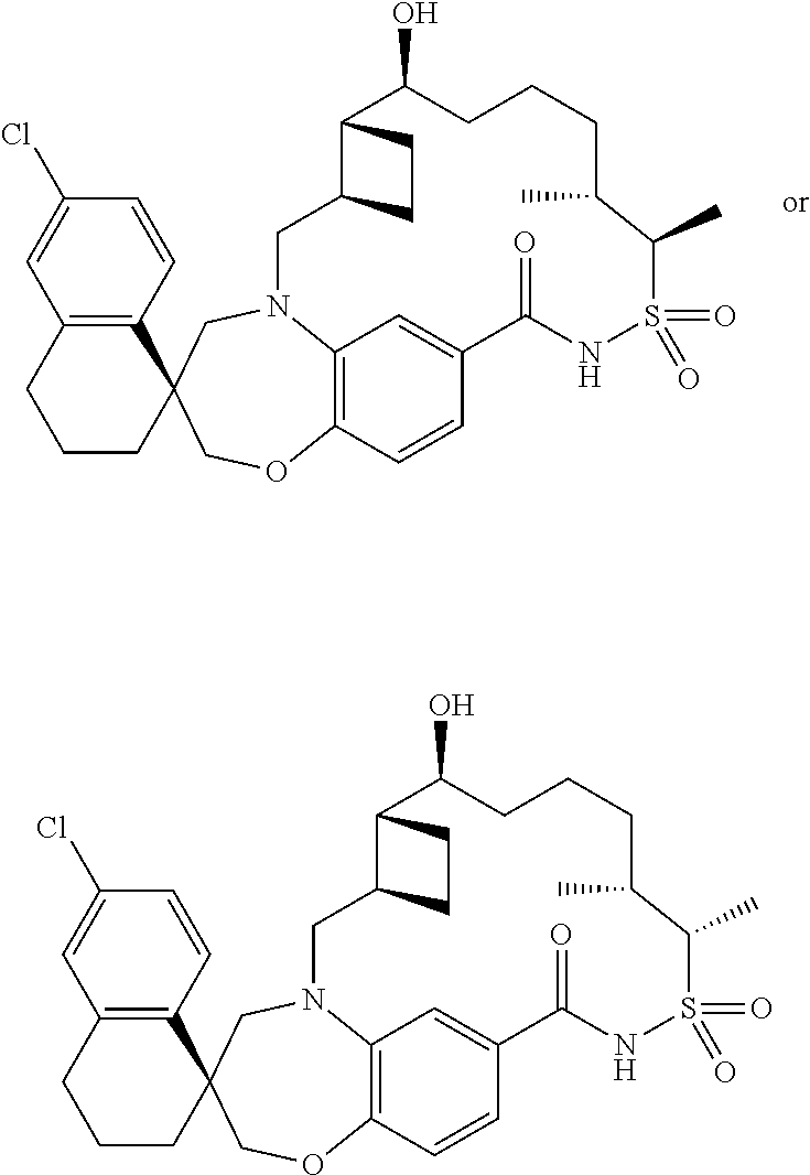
C12=C(C=CC(Cl)=C1)C1(CCC2)COC2=C3N(C1)CC1C(C(O)CCCC(C)C(C)S(=O)(=O)NC(=O)C(=C3)C=C2)CC1.C12=C(C=CC(Cl)=C1)C1(CCC2)COC2=C3N(C1)CC1C(C(O)CCCC(C)C(C)S(=O)(=O)NC(=O)C(=C3)C=C2)CC1
